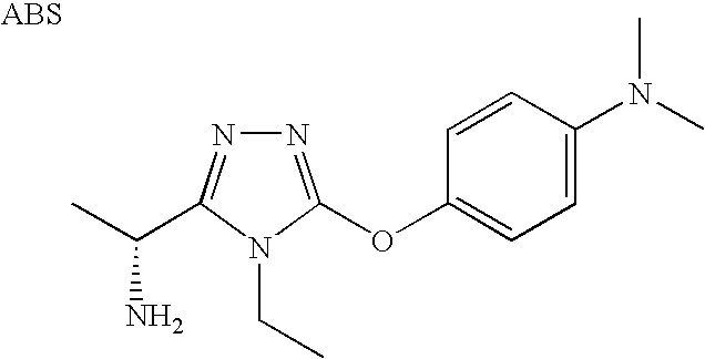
N1=C(OC2=CC=C(N(C)C)C=C2)N(CC)C(C(C)N)=N1
